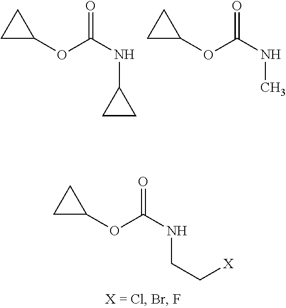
C1C(OC(NC2CC2)=O)C1.C1C(OC(NC)=O)C1.C1C(OC(NCC[X])=O)C1
